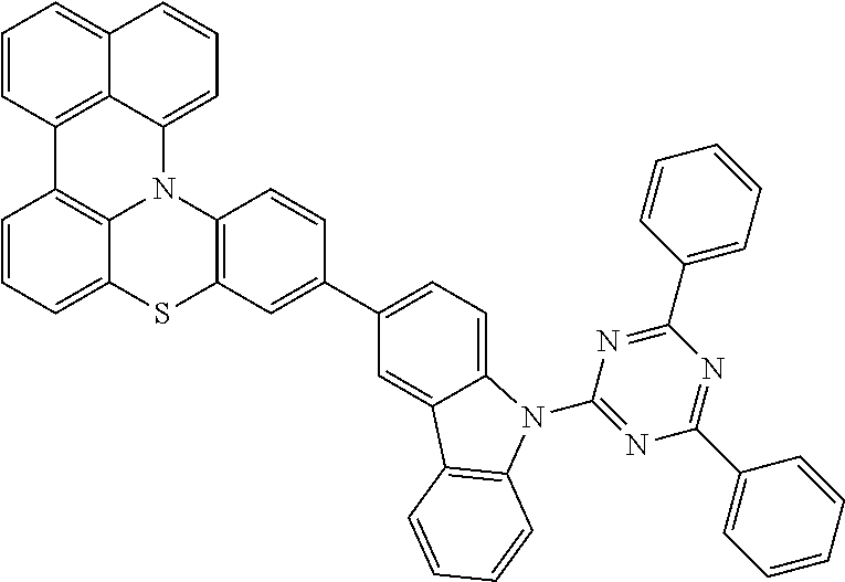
C1=CC=C2C3=C1C1=C4C(=CC=CC4=CC=C1)N3C1=C(C=C(C3=CC=C4C(=C3)C3=C(N4C4=NC(C5=CC=CC=C5)=NC(C5=CC=CC=C5)=N4)C=CC=C3)C=C1)S2
